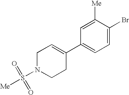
C1=C(C2=CCN(S([Me])(=O)=O)CC2)C=C([Me])C(Br)=C1
